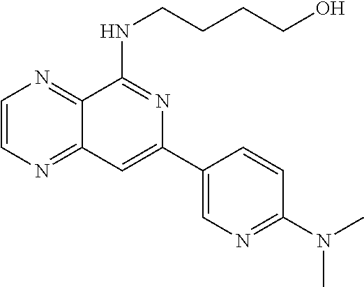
C1=CN=C2C(=N1)C(NCCCCO)=NC(C1=CN=C(N(C)C)C=C1)=C2
